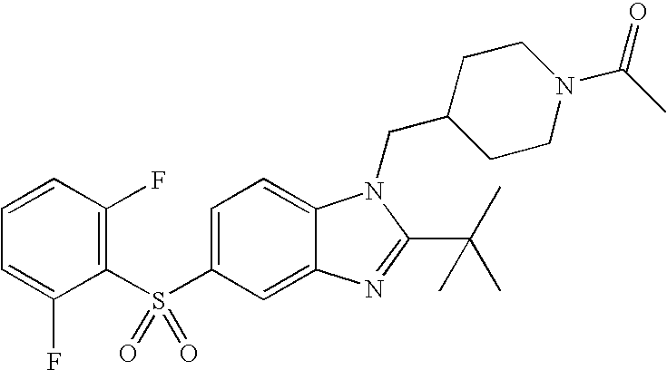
C1=C(S(C2=C(F)C=CC=C2F)(=O)=O)C=C2C(=C1)N(CC1CCN(C(=O)C)CC1)C(C(C)(C)C)=N2
